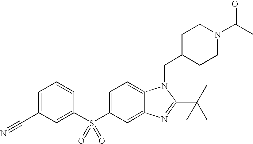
C1=C(S(C2=CC(C#N)=CC=C2)(=O)=O)C=C2C(=C1)N(CC1CCN(C(=O)C)CC1)C(C(C)(C)C)=N2
